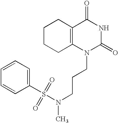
C1CCC2=C(C1)C(=O)NC(=O)N2CCCN(C)S(C1=CC=CC=C1)(=O)=O
